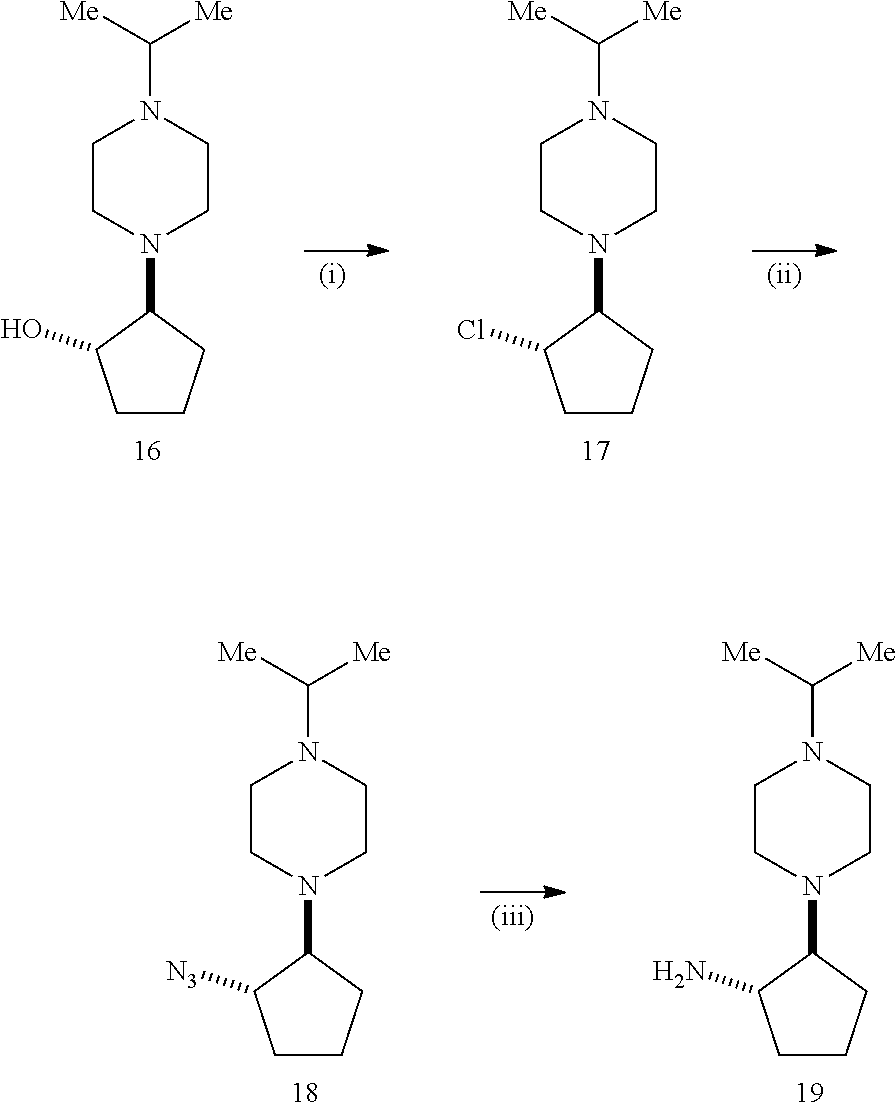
N1(C2C(O)CCC2)CCN(C([Me])[Me])CC1.N1(C2C(Cl)CCC2)CCN(C([Me])[Me])CC1.N1(C2C([N3])CCC2)CCN(C([Me])[Me])CC1.N1(C2C(N)CCC2)CCN(C([Me])[Me])CC1
